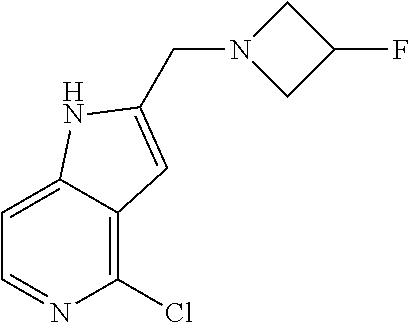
N1(CC2=CC3=C(Cl)N=CC=C3N2)CC(F)C1
